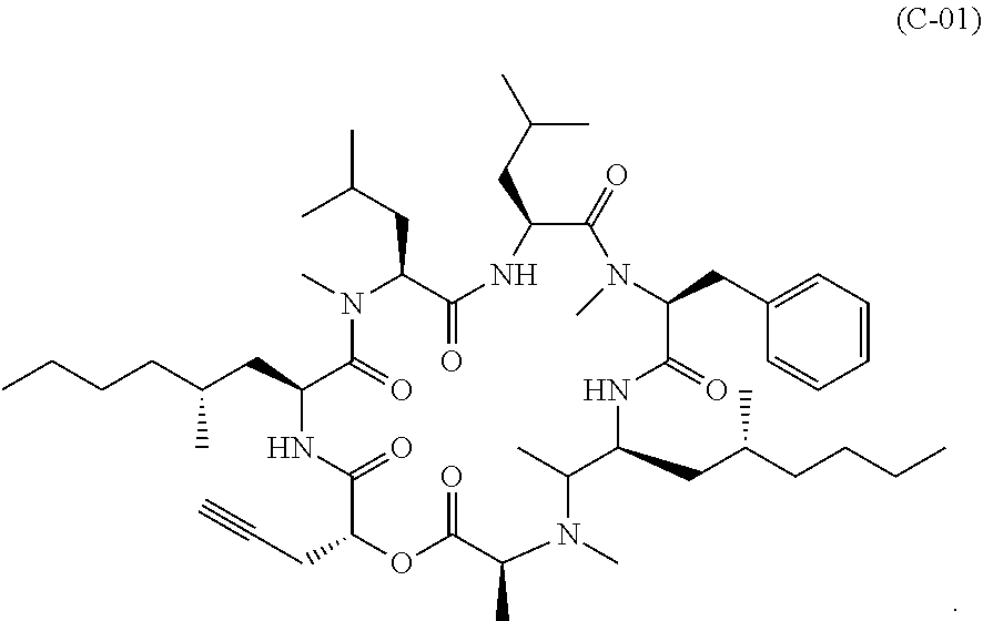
CCCCC(CC1C(=O)N(C)C(CC(C)C)C(=O)NC(CC(C)C)C(=O)N(C)C(CC2=CC=CC=C2)C(=O)NC(CC(CCCC)C)C(C)N(C)C(C)C(=O)OC(CC#C)C(=O)N1)C
